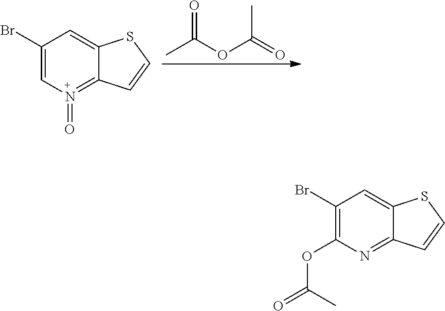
CC(OC(=O)C)=O.C1(Br)=CN(=O)=C2C(=C1)SC=C2.C1(Br)=C(OC(=O)C)N=C2C(=C1)SC=C2
